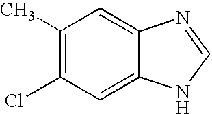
C1(Cl)=C(C)C=C2C(=C1)NC=N2
